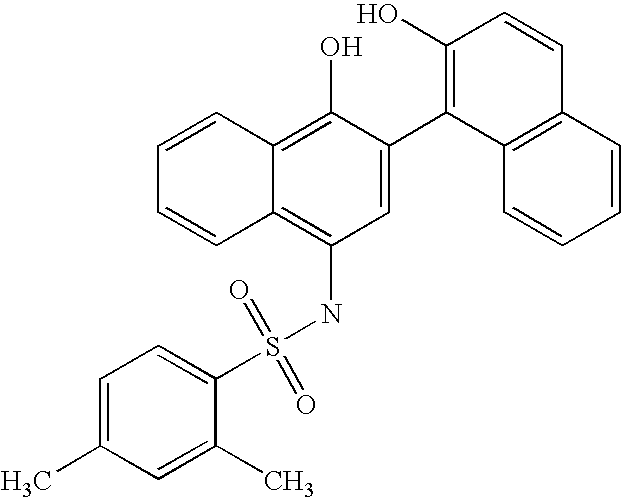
C1=C(C)C=C(C)C(S(NC2=C3C(=C(O)C(C4=C(O)C=CC5=C4C=CC=C5)=C2)C=CC=C3)(=O)=O)=C1
